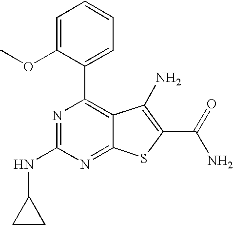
N1=C(NC2CC2)N=C2C(=C1C1=CC=CC=C1OC)C(N)=C(C(N)=O)S2
